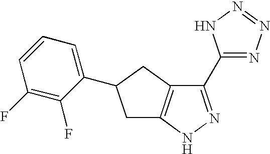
C1(C2=NN=NN2)=NNC2=C1CC(C1=CC=CC(F)=C1F)C2
